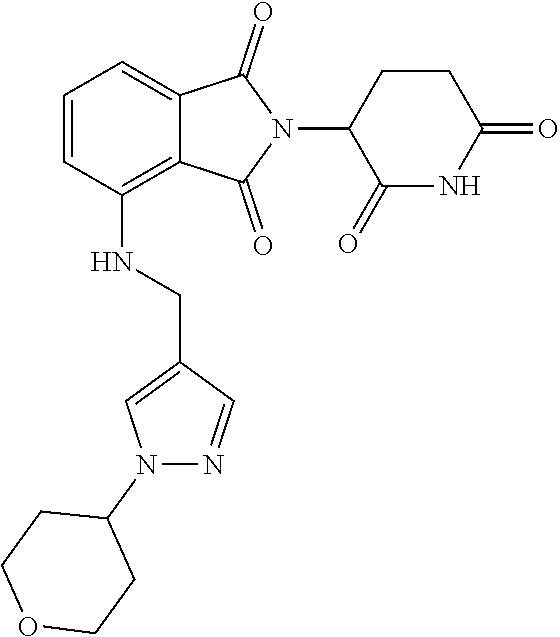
C1(=O)NC(=O)CCC1N1C(=O)C2=CC=CC(NCC3=CN(C4CCOCC4)N=C3)=C2C1=O
